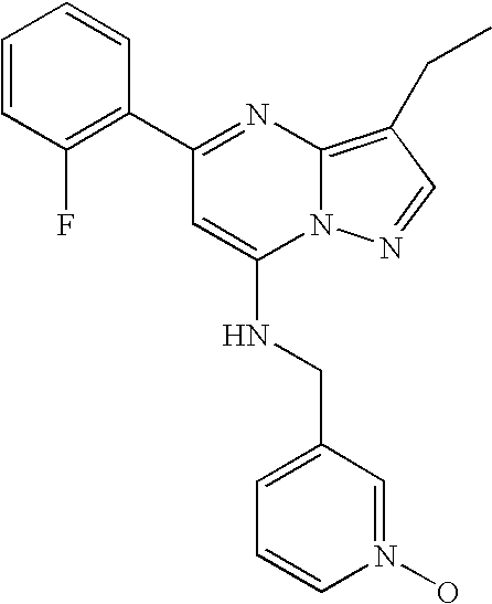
C1=CC(F)=C(C2=NC3=C(CC)C=NN3C(NCC3=CC=CN(O)=C3)=C2)C=C1
